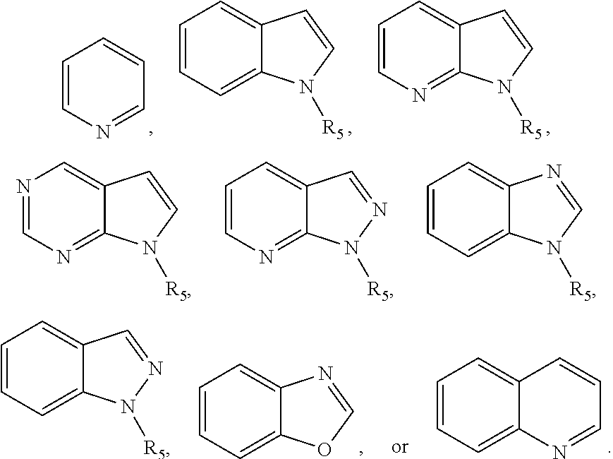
C1=CN=CC=C1.C1=CC=C2C(=C1)C=CN2[R5].C1=CN=C2C(=C1)C=CN2[R5].N1=CN=C2C(=C1)C=CN2[R5].C1=CN=C2C(=C1)C=NN2[R5].C1=CC=C2C(=C1)N=CN2[R5].C1=CC=C2C(=C1)C=NN2[R5].C1=CC=C2C(=C1)N=CO2.C1=CC=C2C(=C1)C=CC=N2
